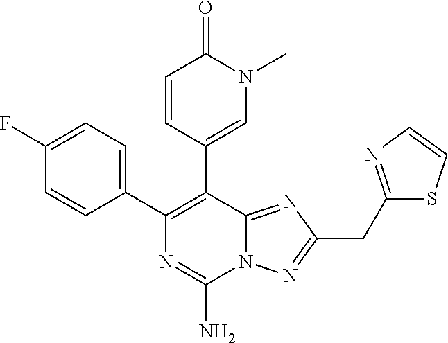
N12C(=NC(CC3=NC=CS3)=N1)C(C1=CN(C)C(=O)C=C1)=C(C1=CC=C(F)C=C1)N=C2N
